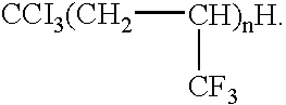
[CCI3(CH2][CH)nH][CF3]
